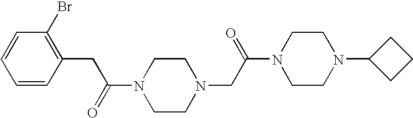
C(C(=O)N1CCN(CC(N2CCN(C3CCC3)CC2)=O)CC1)C1=C(Br)C=CC=C1
